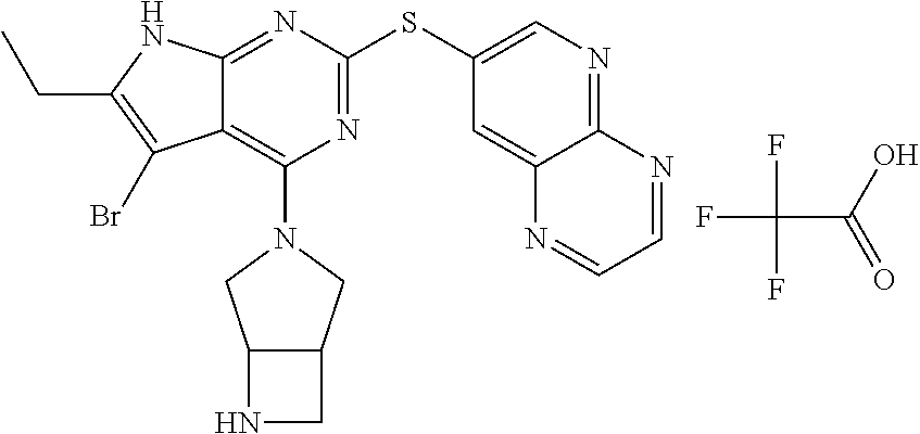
N1=C(SC2=CN=C3C(=C2)N=CC=N3)N=C2C(=C1N1CC3C(C1)CN3)C(Br)=C(CC)N2.FC(C(O)=O)(F)F
